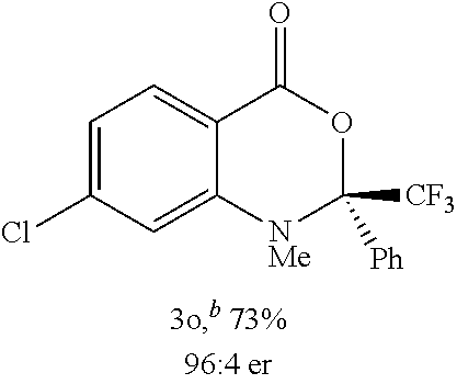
C1=C(Cl)C=C2C(=C1)C(=O)OC([CF3])([Ph])[NMe]2
